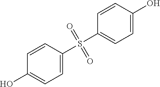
C1(O)=CC=C(S(C2=CC=C(O)C=C2)(=O)=O)C=C1
